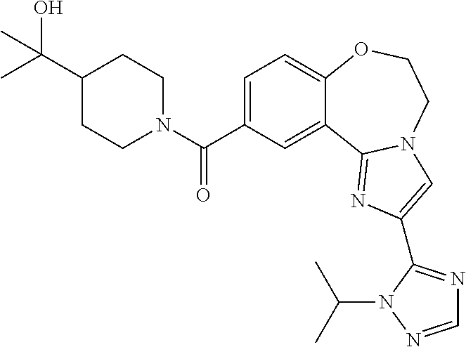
C1=C(C(=O)N2CCC(C(C)(O)C)CC2)C=C2C(=C1)OCCN1C2=NC(C2=NC=NN2C(C)C)=C1
